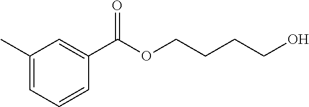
C1(C)=CC=CC(C(OCCCCO)=O)=C1
